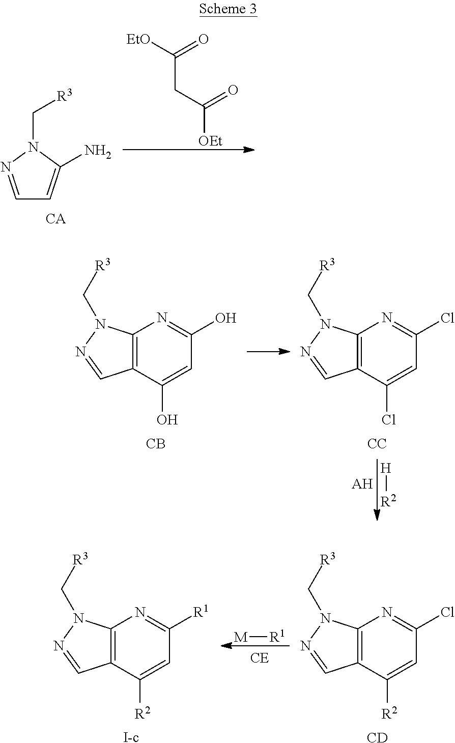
C1=NN(C[R3])C(N)=C1.[EtO]C(CC(=O)[OEt])=O.C12=C(C(O)=CC(O)=N1)C=NN2C[R3].C12=C(C(Cl)=CC(Cl)=N1)C=NN2C[R3].[CC].[CB].[H][R2].[AH].C12=C(C([R2])=CC([R1])=N1)C=NN2C[R3].C12=C(C([R2])=CC(Cl)=N1)C=NN2C[R3].[CD].[I-c].[M][R1]
